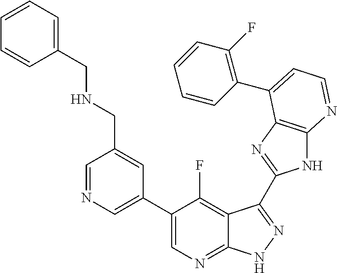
C1=NC=C(C2=CN=C3C(=C2F)C(C2=NC4=C(N2)N=CC=C4C2=C(F)C=CC=C2)=NN3)C=C1CNCC1=CC=CC=C1
